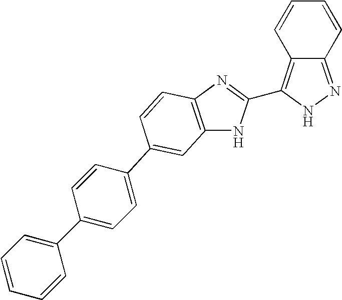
C12=NNC(C3=NC4=C(N3)C=C(C3=CC=C(C5=CC=CC=C5)C=C3)C=C4)=C1C=CC=C2
